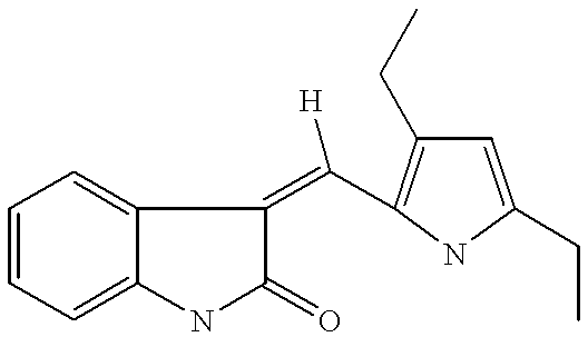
C1=CC=C2C(=C1)C(=C([H])C1=C(CC)C=C(CC)N1)C(=O)N2
